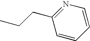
N1=C(CCC)C=CC=C1
